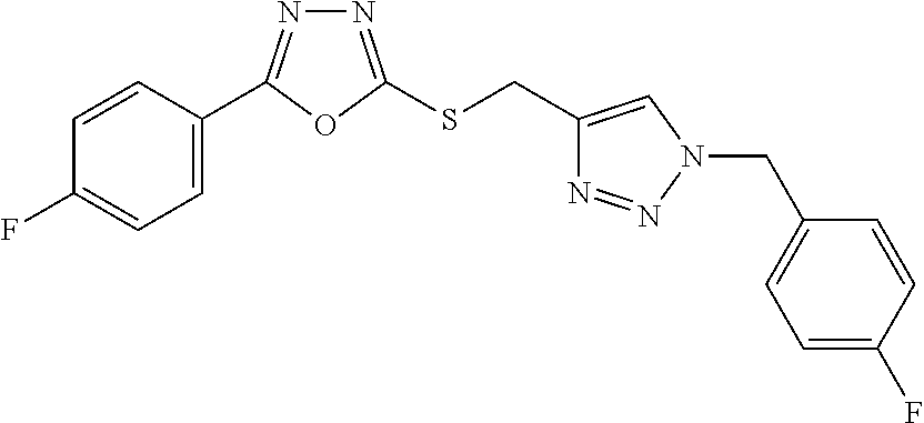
C1=C(C2=NN=C(SCC3=CN(CC4=CC=C(F)C=C4)N=N3)O2)C=CC(F)=C1
